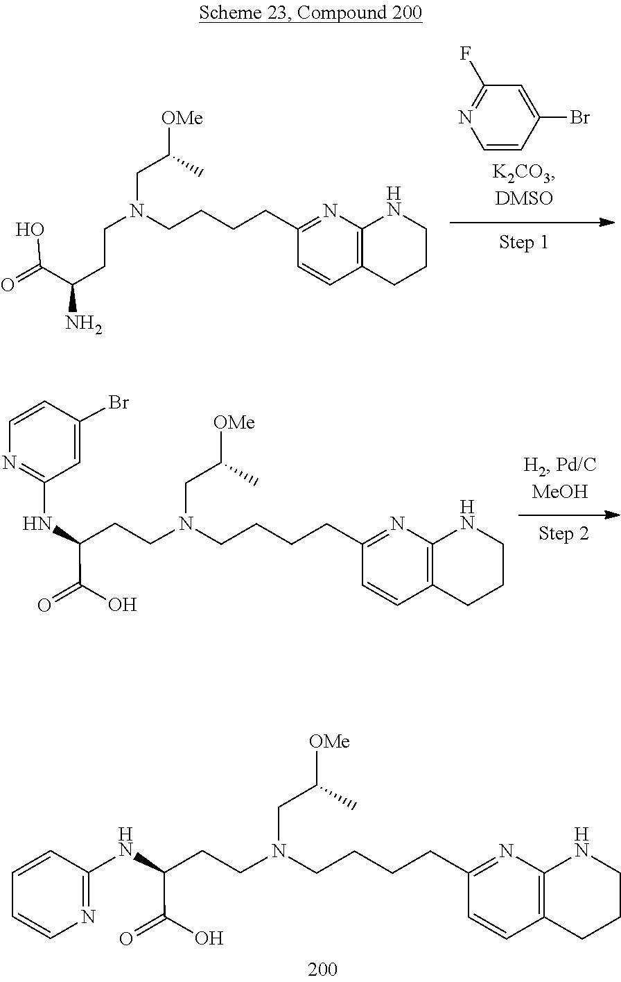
C(CN(CCCCC1=NC2=C(C=C1)CCCN2)CCC(C(=O)O)N)(C)[OMe].C1=CC(Br)=CC(F)=N1.C(CN(CCCCC1=NC2=C(C=C1)CCCN2)CCC(NC1=NC=CC(Br)=C1)C(=O)O)(C)[OMe].C(CN(CCCCC1=NC2=C(C=C1)CCCN2)CCC(NC1=NC=CC=C1)C(=O)O)(C)[OMe]
